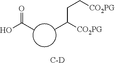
CC([CO2PG])CC[CO2PG].CC(O)=O.[C-D]
